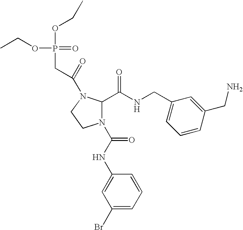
C1(Br)=CC=CC(NC(=O)N2C(C(NCC3=CC=CC(CN)=C3)=O)N(C(CP(OCC)(OCC)=O)=O)CC2)=C1
